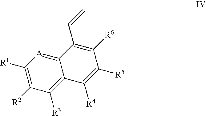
C12=[A]C([R1])=C([R2])C([R3])=C1C([R4])=C([R5])C([R6])=C2C=C
